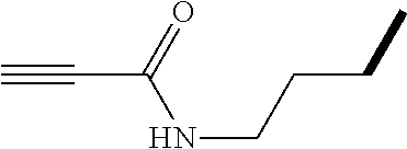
C#CC(=O)NCCCC
